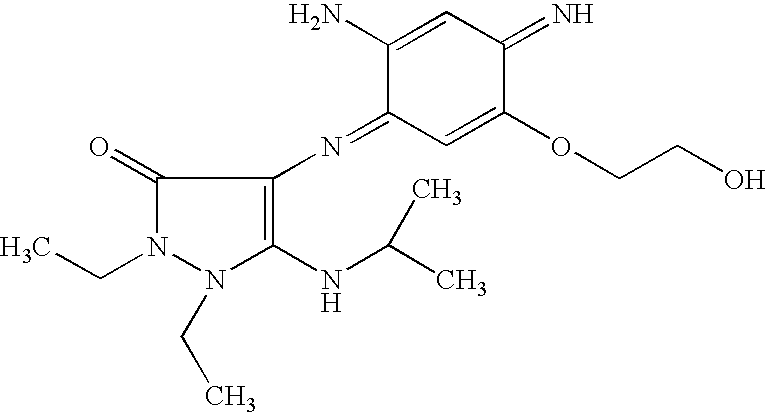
C1(=O)N(CC)N(CC)C(NC(C)C)=C1N=C1C=C(OCCO)C(=N)C=C1N
